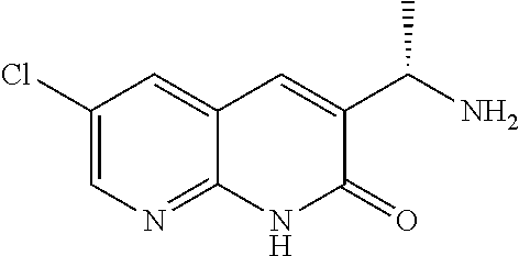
C1(Cl)=CN=C2C(=C1)C=C(C(N)C)C(=O)N2
